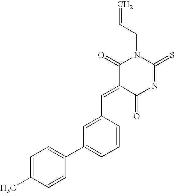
C=CCN1C(=O)C(=CC2=CC(C3=CC=C(C)C=C3)=CC=C2)C(=O)NC1=S
